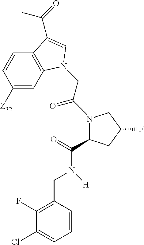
C1(CN([H])C(=O)C2CC(F)CN2)=C(F)C(Cl)=CC=C1.C1([Z32])=CC2=C(C=C1)C(C(=O)C)=CN2CC(C)=O
